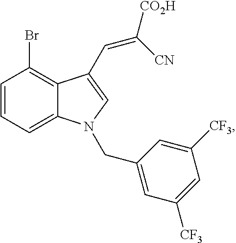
C1=CC=C2C(=C1Br)C(C=C([CO2H])[CN])=CN2CC1=CC([CF3])=CC([CF3])=C1
